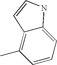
C12=C(C)C=CC=C1NC=C2
